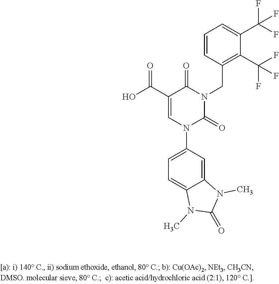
C1=CC(CN2C(=O)C(C(=O)O)=CN(C3=CC=C4C(=C3)N(C)C(=O)N4C)C2=O)=C(C(F)(F)F)C(C(F)(F)F)=C1
